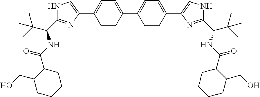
C1=C(C2=CC=C(C3=CC=C(C4=CNC(C(C(C)(C)C)NC(=O)C5C(CO)CCCC5)=N4)C=C3)C=C2)N=C(C(C(C)(C)C)NC(=O)C2CCCCC2CO)N1
